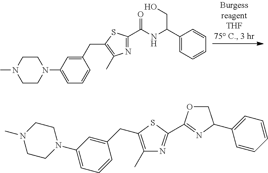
C1(N2CCN(C)CC2)=CC=CC(CC2=C(C)N=C(C(=O)NC(CO)C3=CC=CC=C3)S2)=C1.O1CC(C2=CC=CC=C2)N=C1C1=NC(C)=C(CC2=CC(N3CCN(C)CC3)=CC=C2)S1
